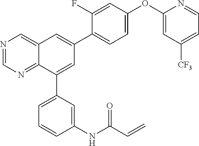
N1=CN=C2C(=C1)C=C(C1=CC=C(OC3=CC([CF3])=CC=N3)C=C1F)C=C2C1=CC=CC(NC(C=C)=O)=C1
